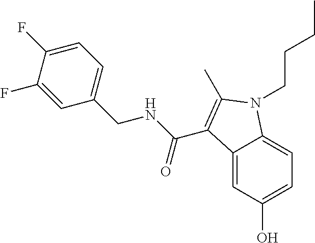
C12=CC(O)=CC=C1N(CCCC)C(C)=C2C(NCC1=CC=C(F)C(F)=C1)=O
